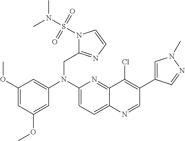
C1(OC)=CC(OC)=CC(N(C2=CC=C3C(=N2)C(Cl)=C(C2=CN(C)N=C2)C=N3)CC2=NC=CN2S(N(C)C)(=O)=O)=C1
